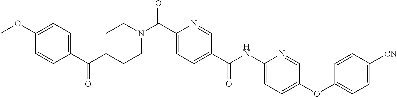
C1(OC)=CC=C(C(C2CCN(C(C3=CC=C(C(NC4=CC=C(OC5=CC=C([CN])C=C5)C=N4)=O)C=N3)=O)CC2)=O)C=C1
